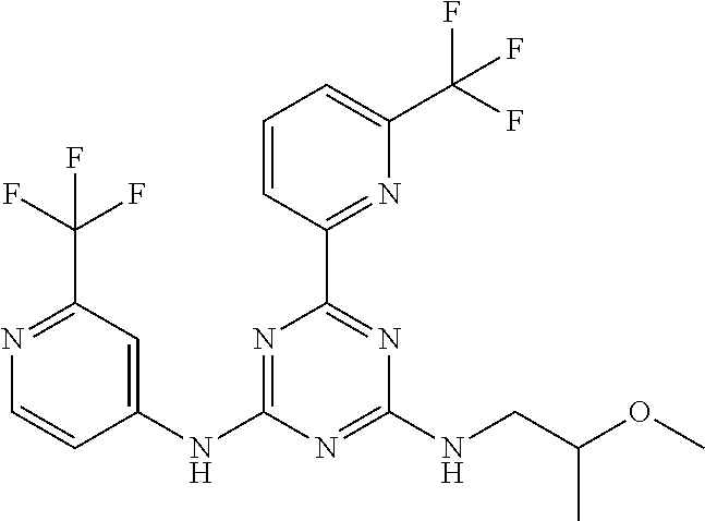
C1(NC2=NC(C3=NC(C(F)(F)F)=CC=C3)=NC(NCC(OC)C)=N2)=CC(C(F)(F)F)=NC=C1
